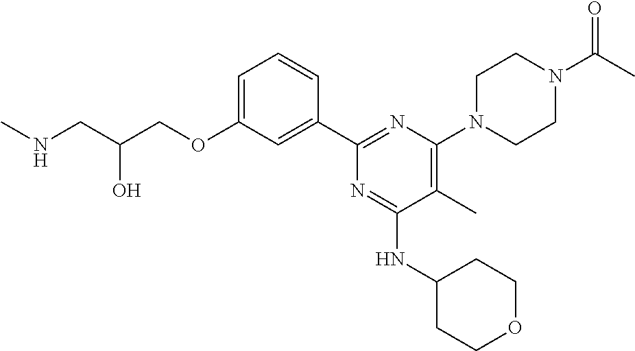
C1=C(OCC(CNC)O)C=C(C2=NC(N3CCN(C(C)=O)CC3)=C(C)C(NC3CCOCC3)=N2)C=C1
